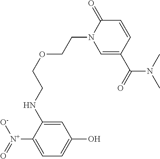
[O-][N+](=O)C1=CC=C(O)C=C1NCCOCCN1C=C(C(N(C)C)=O)C=CC1=O
